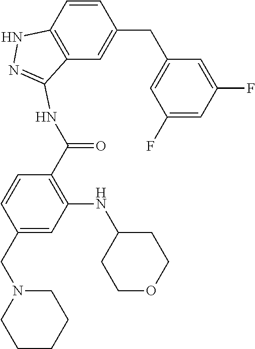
C1=CC2=C(C=C1CC1=CC(F)=CC(F)=C1)C(NC(C1=C(NC3CCOCC3)C=C(CN3CCCCC3)C=C1)=O)=NN2
